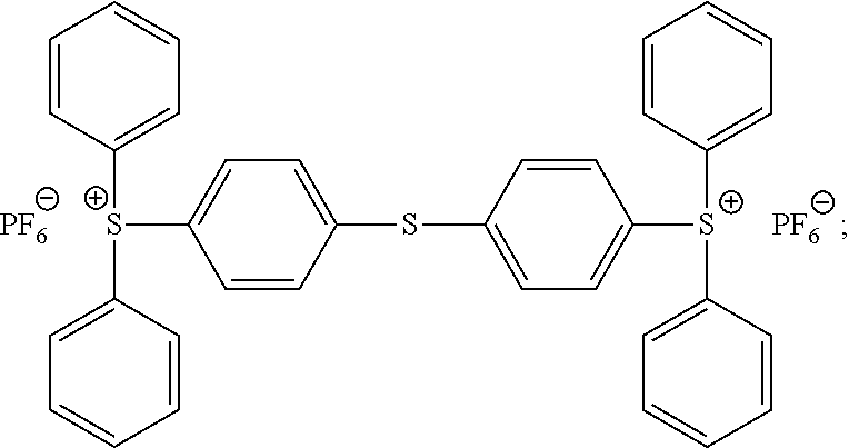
C1=CC(SC2=CC=C([S+](C3=CC=CC=C3)C3=CC=CC=C3)C=C2)=CC=C1[S+](C1=CC=CC=C1)C1=CC=CC=C1.[PF6].[PF6]
